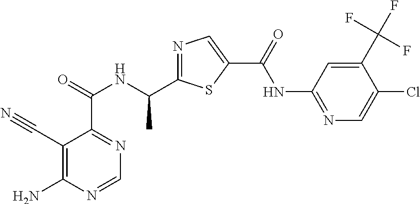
N1=C(C(NC(C2=NC=NC(N)=C2C#N)=O)C)SC(C(=O)NC2=NC=C(Cl)C(C(F)(F)F)=C2)=C1
